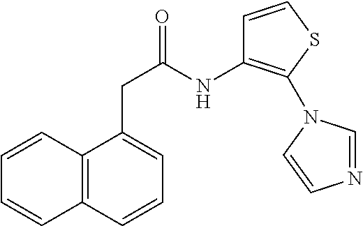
C1=CC2=C(C=C1)C=CC=C2CC(=O)NC1=C(N2C=NC=C2)SC=C1
